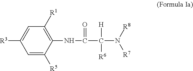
C1=C([R5])C(NC(=O)C([H])([R6])N([R8])[R7])=C([R1])C=C1[R3]
